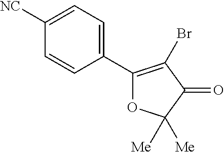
C1(C2=CC=C([NC])C=C2)=C(Br)C(=O)C([Me])([Me])O1
